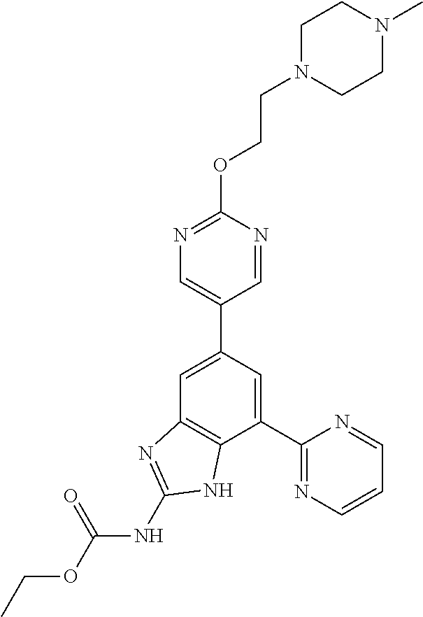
C1(C2=NC=CC=N2)=CC(C2=CN=C(OCCN3CCN(C)CC3)N=C2)=CC2=C1NC(NC(OCC)=O)=N2
